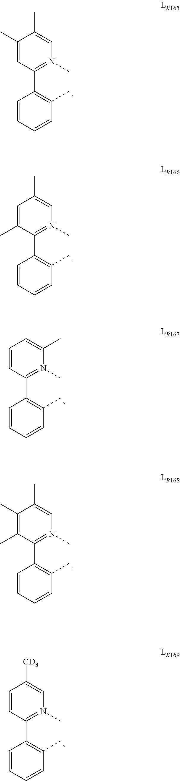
C1(C)=CC(C2=C(C)C=CC=C2)=N(C)C=C1C.C1=C(C)C(C2=C(C)C=CC=C2)=N(C)C=C1C.C1=CC(C2=C(C)C=CC=C2)=N(C)C(C)=C1.C1(C)=C(C)C(C2=C(C)C=CC=C2)=N(C)C=C1C.C1=CC(C2=C(C)C=CC=C2)=N(C)C=C1[CD3]
